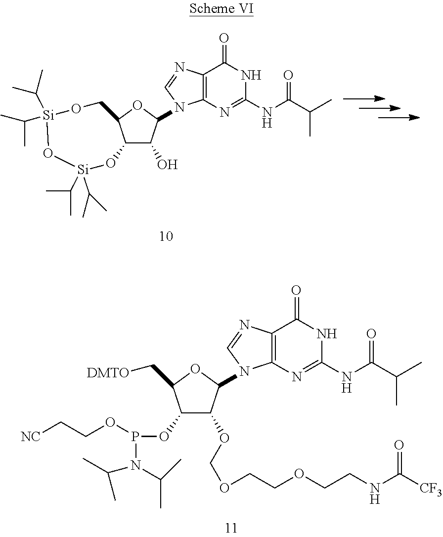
C1(OP(OCC[NC])N(C(C)C)C(C)C)C(OCOCCOCCNC(=O)[CF3])C(N2C3=C(C(=O)NC(NC(C(C)C)=O)=N3)N=C2)OC1C[DMTO].C12C(O)C(N3C4=C(C(=O)NC(NC(C(C)C)=O)=N4)N=C3)OC1CO[Si](C(C)C)(C(C)C)O[Si](C(C)C)(C(C)C)O2
